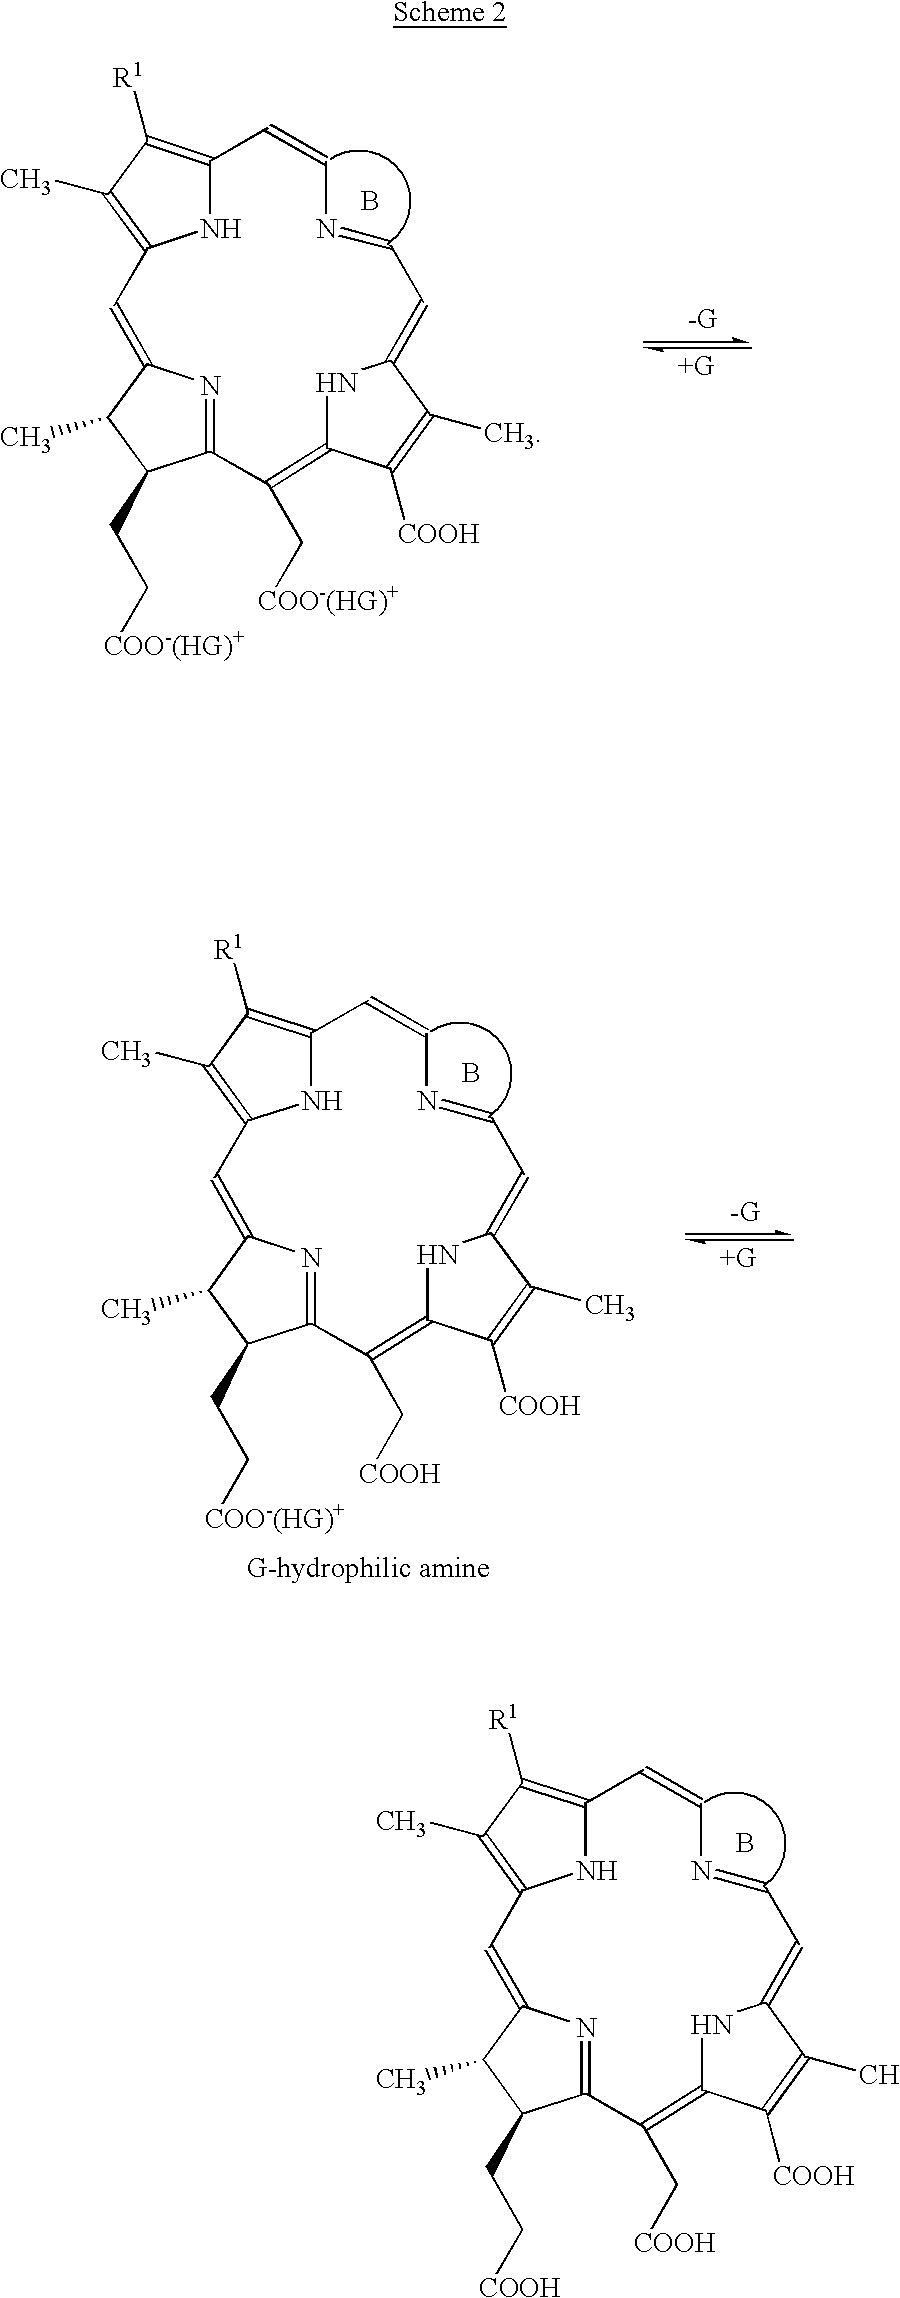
N1C2=C([R1])C(C)=C1C=C1N=C(C(CC[COOH])C1C)C(C[COOH])=C1NC(=CC=NC=C2)C(C)=C1[COOH].B.N1C2=C([R1])C(C)=C1C=C1N=C(C(CC[COO-(HG)+])C1C)C(C[COO-(HG)+])=C1NC(=CC=NC=C2)C(C)=C1[COOH].B.N1C2=C([R1])C(C)=C1C=C1N=C(C(CC[COO-(HG)+])C1C)C(C[COOH])=C1NC(=CC=NC=C2)C(C)=C1[COOH].B
